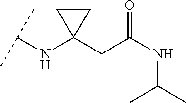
C(NC1(CC(NC(C)C)=O)CC1)(C)C
